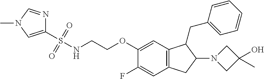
C1(S(NCCOC2=CC3=C(C=C2F)CC(N2CC(O)(C)C2)C3CC2=CC=CC=C2)(=O)=O)=CN(C)C=N1
